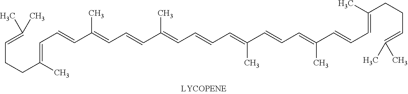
C(CCC(=CC=CC(=CC=CC(=CC=CC=C(C=CC=C(C)C=CC=C(CCC=C(C)C)C)C)C)C)C)=C(C)C
